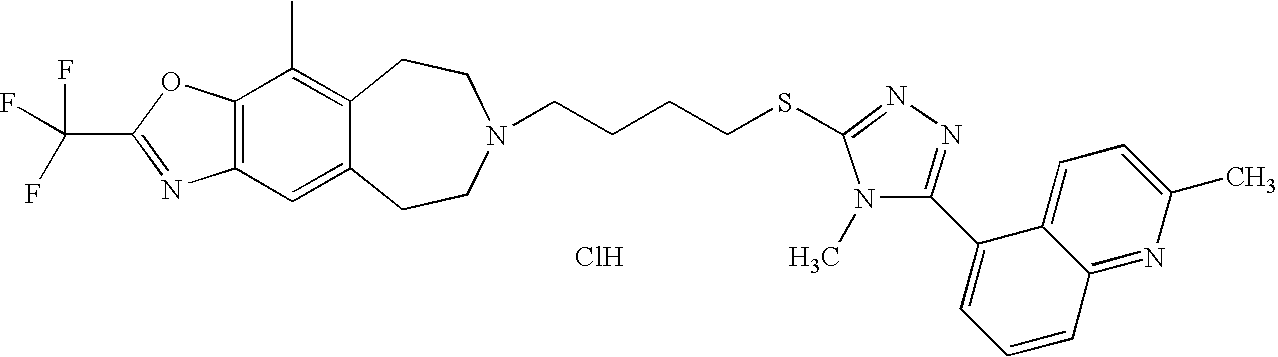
C12=C(C=C3C(=C1C)CCN(CCCCSC1=NN=C(C4=CC=CC5=NC(C)=CC=C45)N1C)CC3)N=C(C(F)(F)F)O2.Cl
